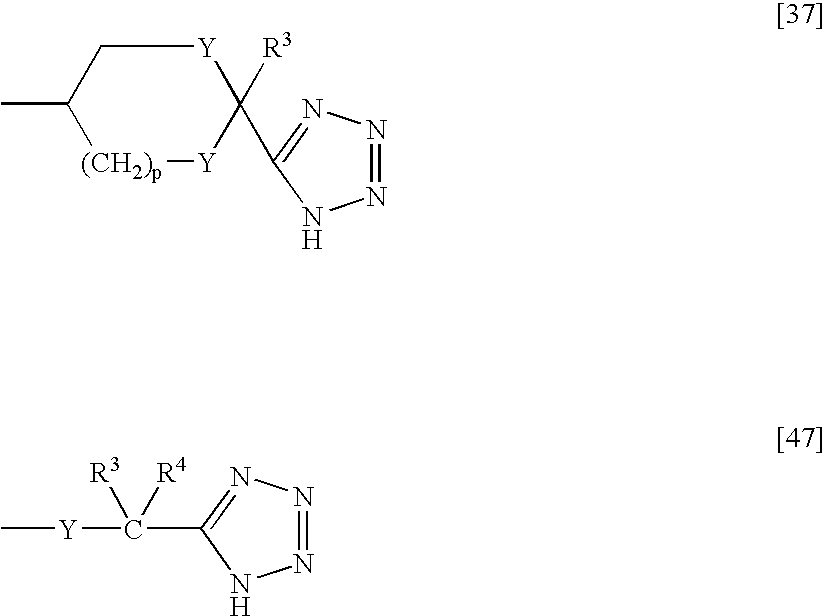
C1(C)[(CH2)p][Y]C([R3])(C2=NN=NN2)[Y]C1.[Y](C([R3])([R4])C1=NN=NN1)C
